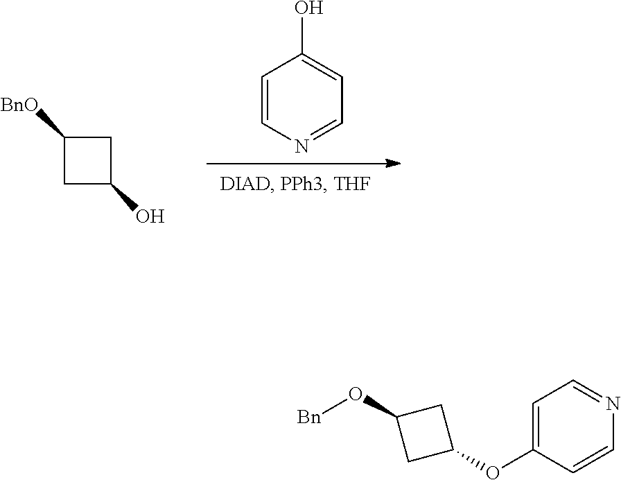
C1=CN=CC=C1O.C1([BnO])CC(O)C1.C1=C(OC2CC(O[Bn])C2)C=CN=C1
